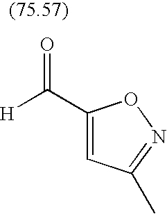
[H]C(=O)C1=CC(C)=NO1
